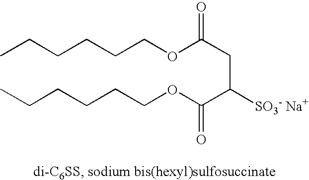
CCCCCCOC(CC(C(OCCCCCC)=O)[SO3- Na+])=O
